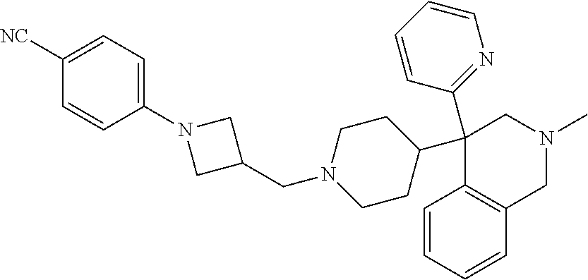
C1(C2CCN(CC3CN(C4=CC=C([NC])C=C4)C3)CC2)(C2=NC=CC=C2)C2=C(C=CC=C2)CN(C)C1
